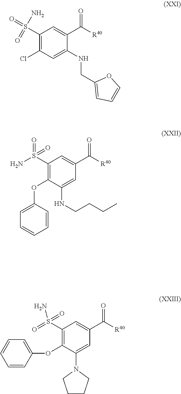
O=S(=O)(C1=C(Cl)C=C(NCC2=CC=CO2)C(C(=O)[R40])=C1)N.O=S(=O)(C1=C(OC2=CC=CC=C2)C(NCCCC)=CC(C(=O)[R40])=C1)N.S(C1=C(OC2=CC=CC=C2)C(N2CCCC2)=CC(C(=O)[R40])=C1)(=O)(=O)N
